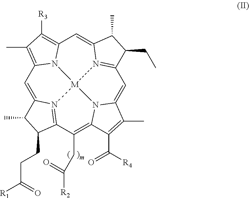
C1=C2N3=C(C(CC([R2])=O)=C4N5C(=CC6=N7C(=CC8=C([R3])C(C)=C1N8[M]753)C(C)C6CC)C(C)=C4C([R4])=O)C(CCC([R1])=O)C2C
